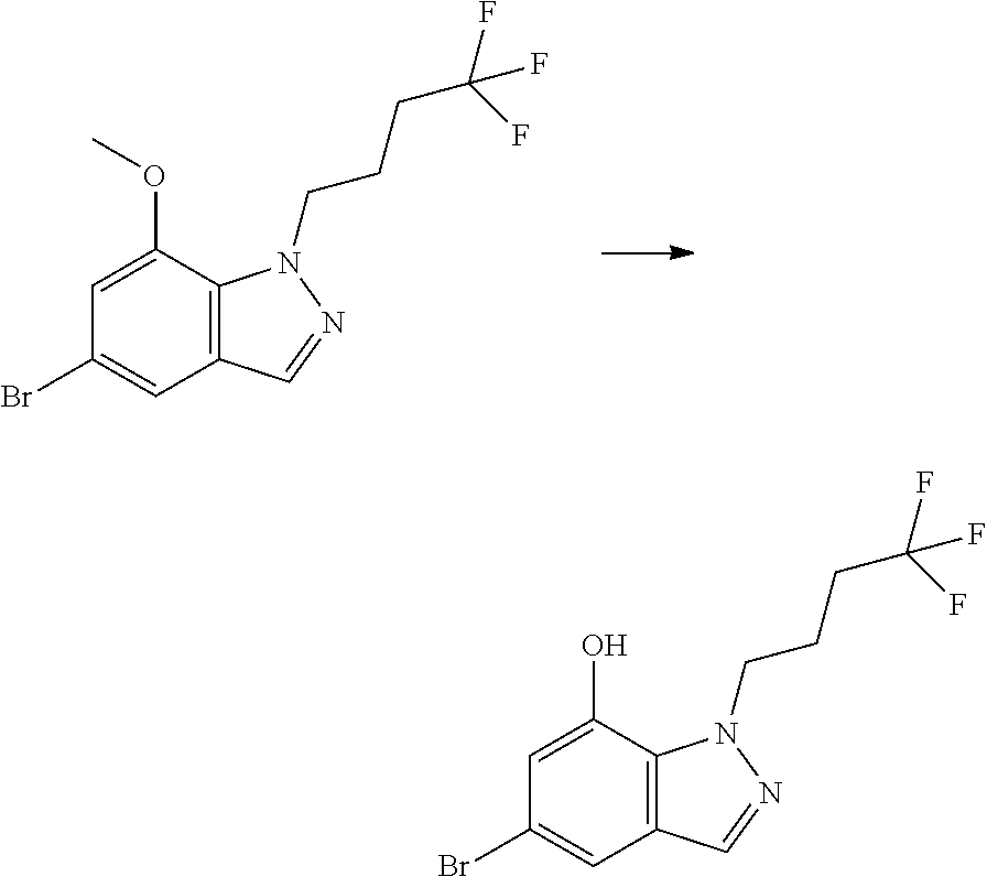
C12=C(C(OC)=CC(Br)=C1)N(CCCC(F)(F)F)N=C2.C12=C(C(O)=CC(Br)=C1)N(CCCC(F)(F)F)N=C2
